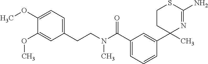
C1=C(C(N(CCC2=CC=C(OC)C(OC)=C2)C)=O)C=C(C2(C)CCSC(N)=N2)C=C1
